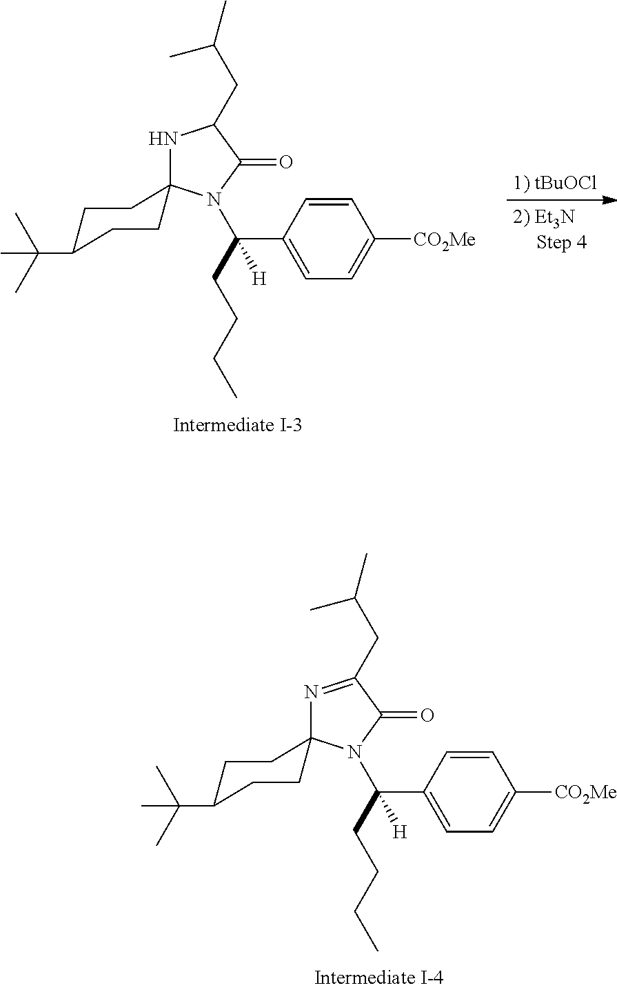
C(C)(C)(C)C1CCC2(CC1)N=C(CC(C)C)C(=O)N2C(CCCC)([H])C1=CC=C([CO2Me])C=C1.C(C)(C)(C)C1CCC2(CC1)NC(CC(C)C)C(=O)N2C(CCCC)([H])C1=CC=C([CO2Me])C=C1
